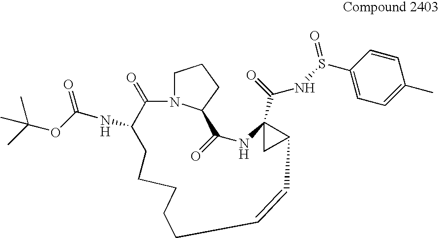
C1N2C(CC1)C(=O)NC1(C(=O)NS(C3=CC=C(C)C=C3)=O)CC1C=CCCCCCC(NC(OC(C)(C)C)=O)C2=O
